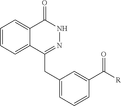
C1=CC=C2C(=C1)C(=O)NN=C2CC1=CC=CC(C([R])=O)=C1
